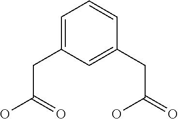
C(C1=CC=CC(CC(O)=O)=C1)C(=O)O
